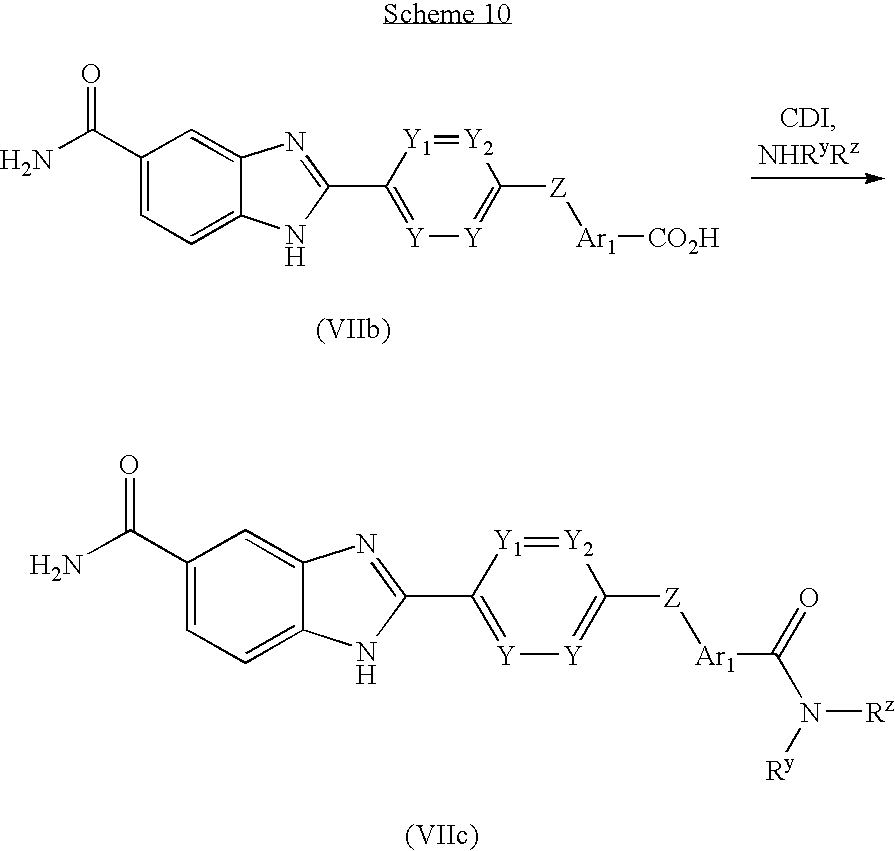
C1(C(N)=O)=CC=C2C(=C1)N=C(C1=[Y][Y]=C([Z][Ar1][CO2H])[Y2]=[Y1]1)N2.C1(C(N)=O)=CC=C2C(=C1)N=C(C1=[Y][Y]=C([Z][Ar1]C(=O)N([Ry])[Rz])[Y2]=[Y1]1)N2
